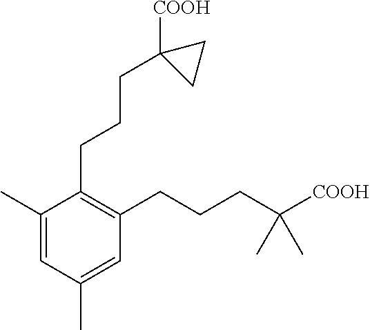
C1=C(C)C(CCCC2([COOH])CC2)=C(CCCC(C)(C)[COOH])C=C1C
